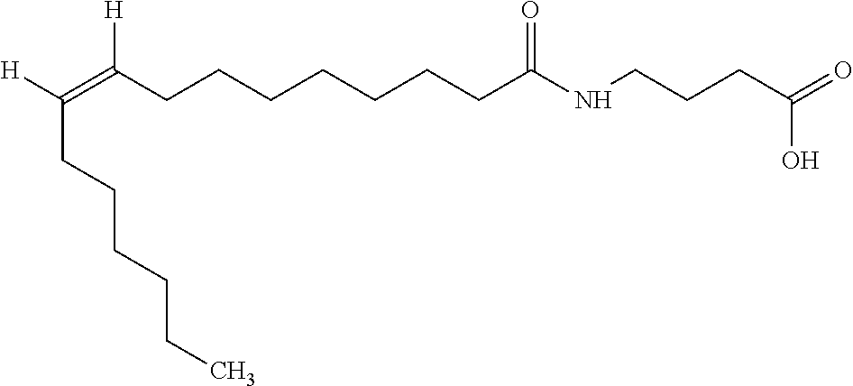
C(=C(CCCCCCCC(NCCCC(=O)O)=O)[H])([H])CCCCCC
